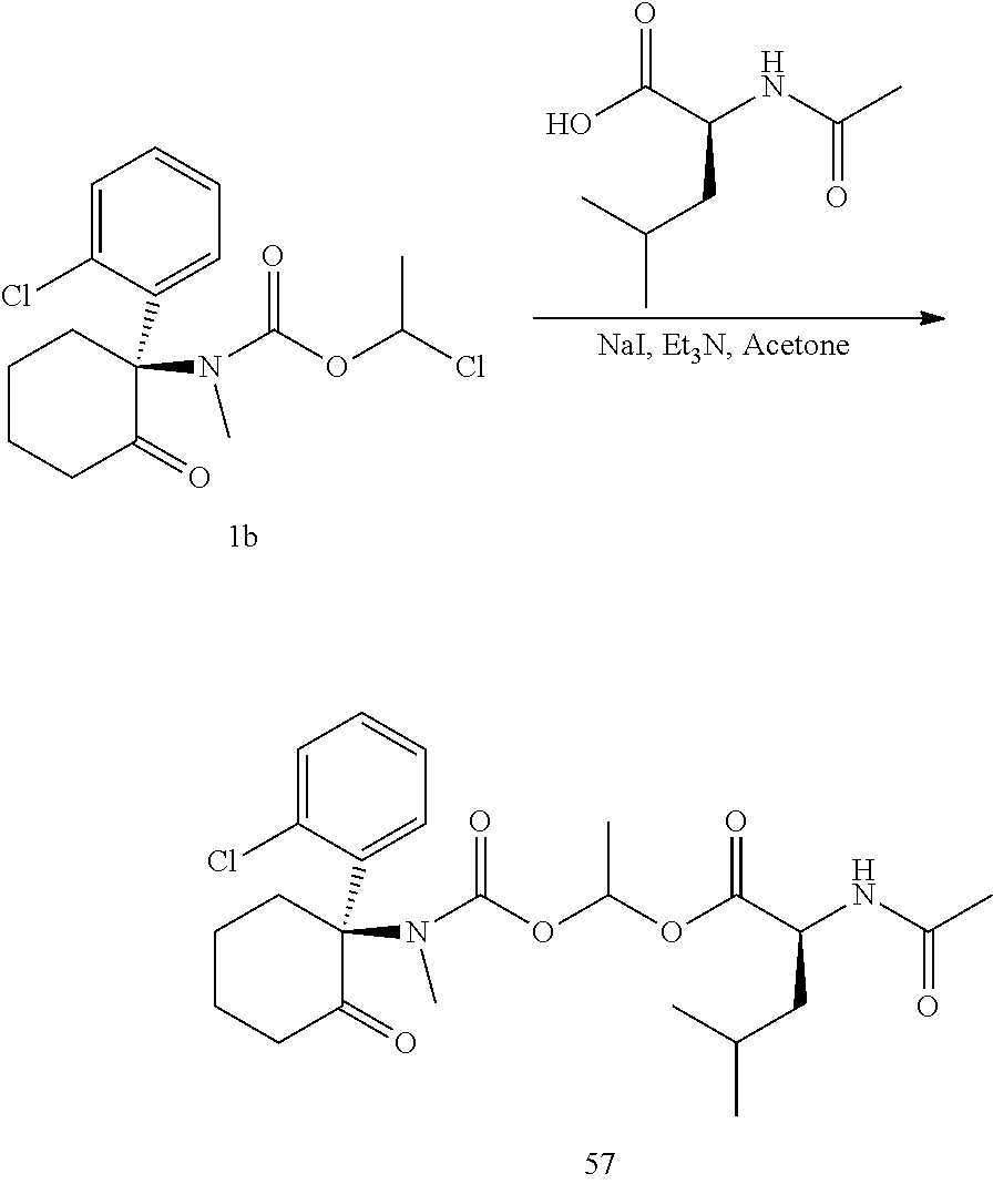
C1CCC(=O)C(C2=CC=CC=C2Cl)(N(C(=O)OC(OC(C(NC(=O)C)CC(C)C)=O)C)C)C1.OC(C(NC(=O)C)CC(C)C)=O.C1CCC(=O)C(C2=CC=CC=C2Cl)(N(C(=O)OC(Cl)C)C)C1
